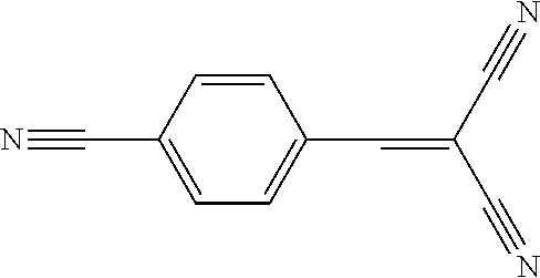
C1=CC(C=C(C#N)C#N)=CC=C1C#N
